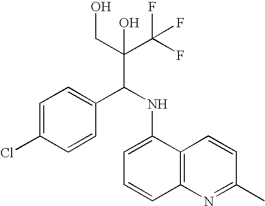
C1=C(Cl)C=CC(C(NC2=CC=CC3=C2C=CC(C)=N3)C(C(F)(F)F)(CO)O)=C1
